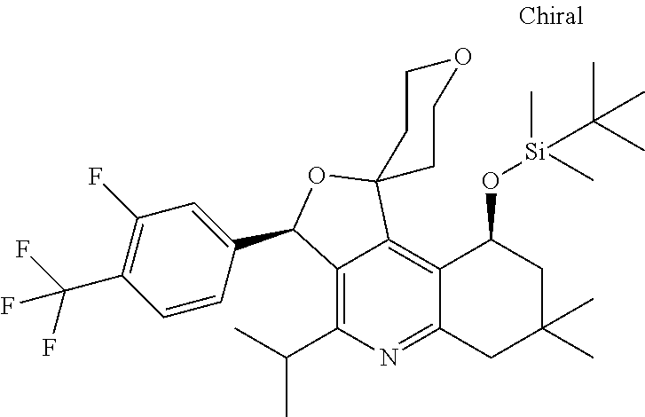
C12=C(C(C)C)N=C3C(=C1C1(OC2C2=CC(F)=C(C(F)(F)F)C=C2)CCOCC1)C(O[Si](C)(C(C)(C)C)C)CC(C)(C)C3
